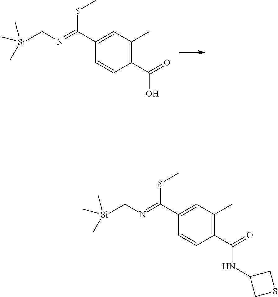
C1(C(=O)O)=C(C)C=C(C(=NC[Si](C)(C)C)SC)C=C1.C1(C(=O)NC2CSC2)=C(C)C=C(C(=NC[Si](C)(C)C)SC)C=C1
